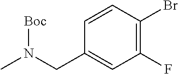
C1=CC(Br)=C(F)C=C1CN(C)[Boc]
